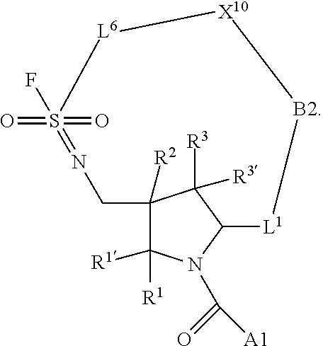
S1(=O)(=O)(F)=NCC2([R2])C([R1])([R1])N(C(=O)[A1])C(C2([R3])[R3])[L1][B2][X10][L6]1
